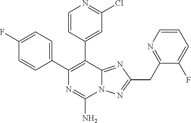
C1(C2=C(C3=CC(Cl)=NC=C3)C3=NC(CC4=NC=CC=C4F)=NN3C(N)=N2)=CC=C(F)C=C1
